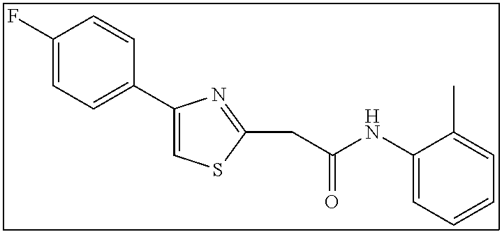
C1(F)=CC=C(C2=CSC(CC(NC3=CC=CC=C3C)=O)=N2)C=C1
